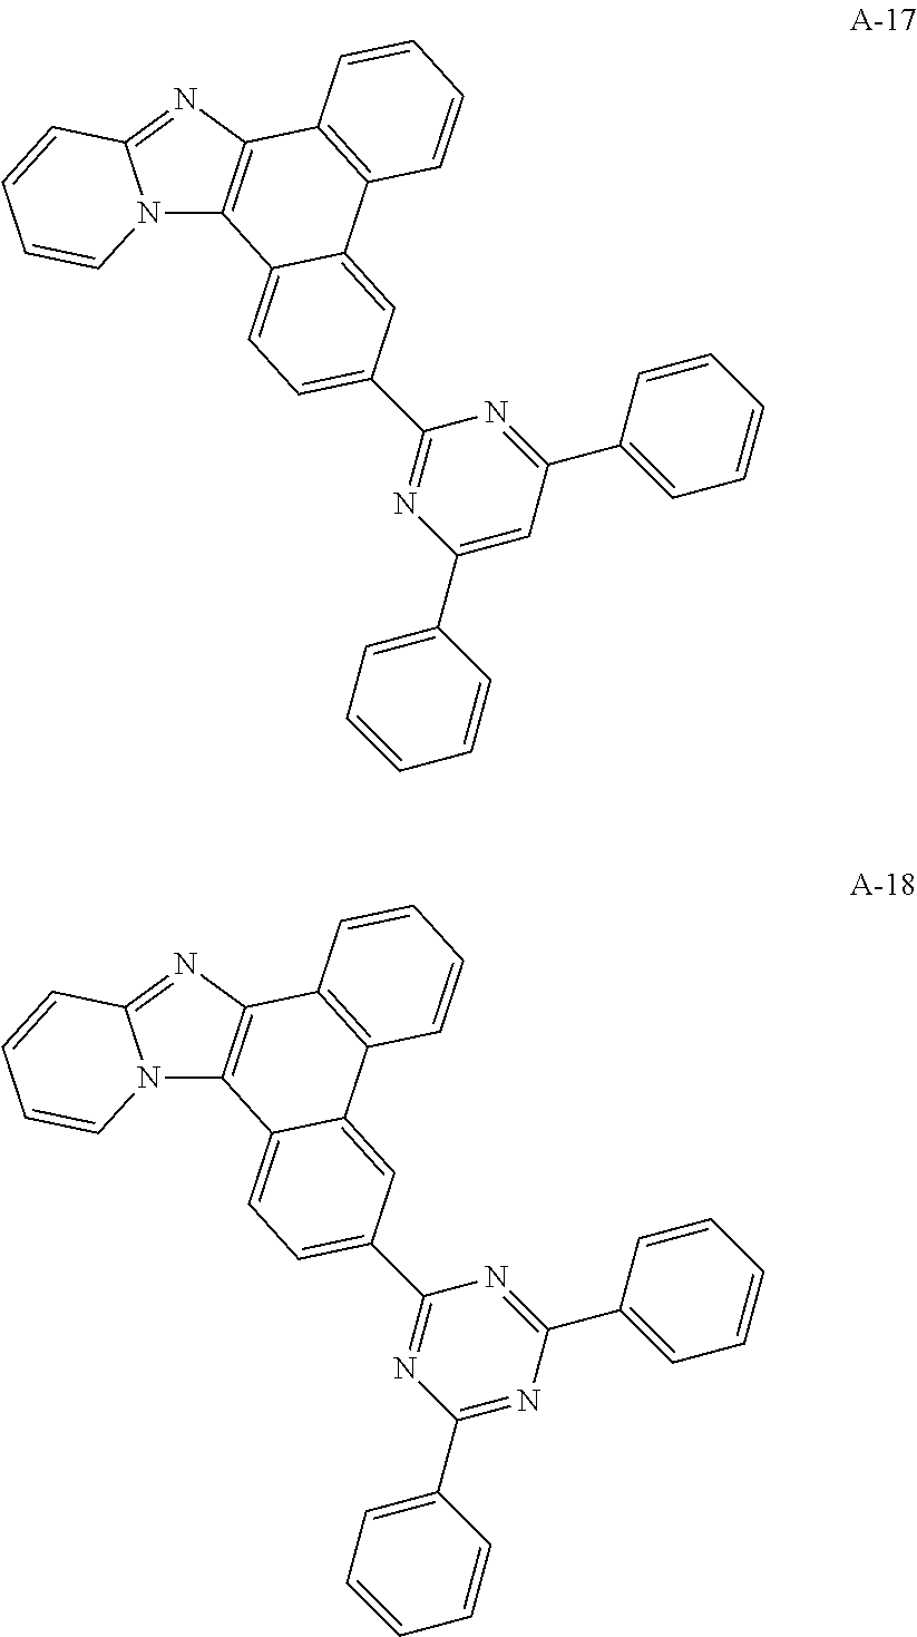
N12C3=C(N=C1C=CC=C2)C1=C(C2=CC(C4=NC(C5=CC=CC=C5)=CC(C5=CC=CC=C5)=N4)=CC=C32)C=CC=C1.N12C3=C(N=C1C=CC=C2)C1=C(C2=CC(C4=NC(C5=CC=CC=C5)=NC(C5=CC=CC=C5)=N4)=CC=C32)C=CC=C1
